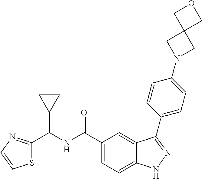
S1C(C(NC(C2=CC=C3C(=C2)C(C2=CC=C(N4CC5(C4)COC5)C=C2)=NN3)=O)C2CC2)=NC=C1
